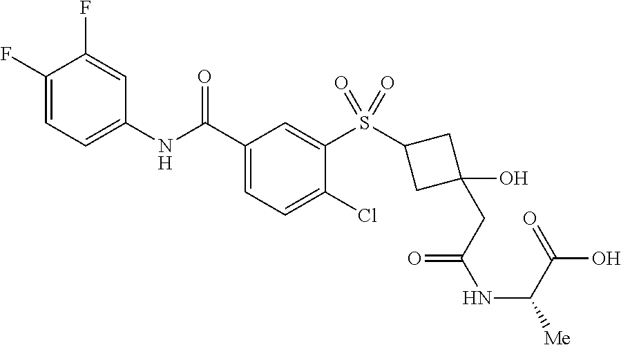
C1(F)=CC=C(NC(C2=CC=C(Cl)C(S(=O)(=O)C3CC(O)(CC(NC(C(O)=O)[Me])=O)C3)=C2)=O)C=C1F
